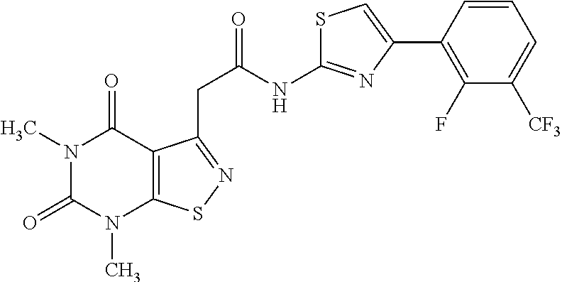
N1(C)C(=O)N(C)C2=C(C1=O)C(CC(NC1=NC(C3=C(F)C([CF3])=CC=C3)=CS1)=O)=NS2
